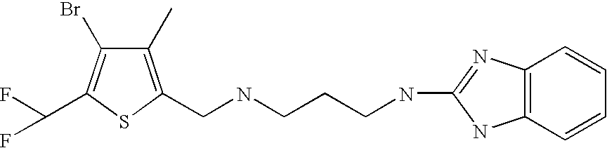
C1(C)=C(CNCCCNC2=NC3=C(N2)C=CC=C3)SC(C(F)F)=C1Br
